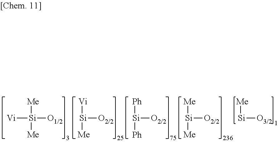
[Vi][Si]([Me])[O2/2].[Ph][Si]([Ph])[O2/2].[Me][Si]([Me])[O2/2].[Me][Si]([Vi])([Me])[O1/2].[Me][Si][O3/2]
